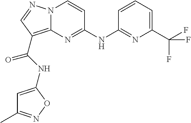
N(C1=NC2=C(C(=O)NC3=CC(C)=NO3)C=NN2C=C1)C1=NC(C(F)(F)F)=CC=C1
